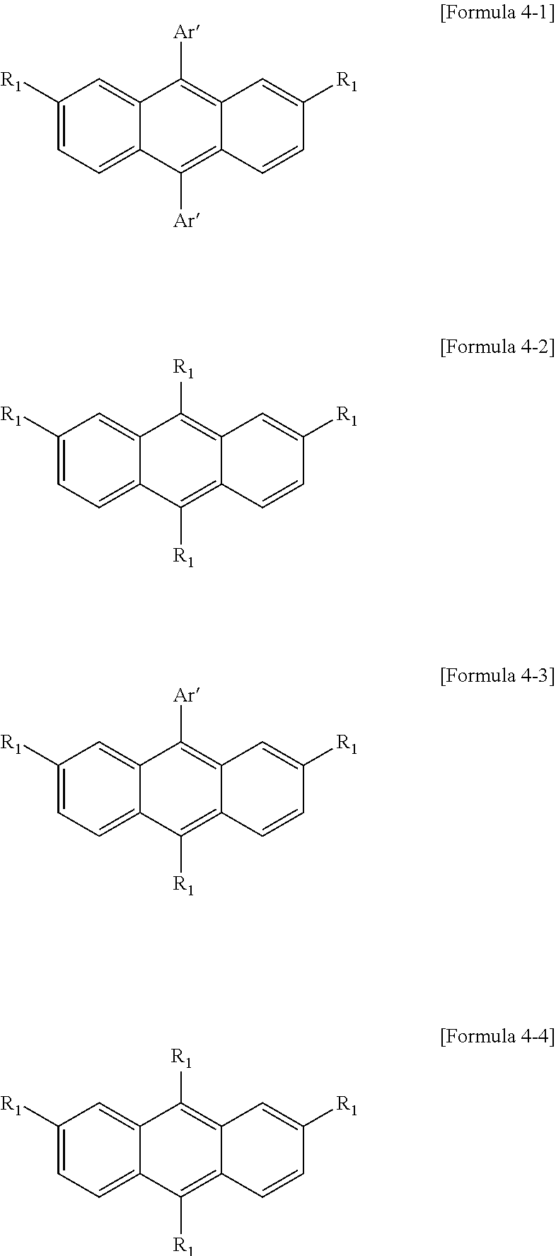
C1([R1])=CC=C2C(=C1)C([Ar])=C1C(=C2[Ar])C=CC([R1])=C1.C1([R1])=CC=C2C(=C1)C([R1])=C1C(=C2[R1])C=CC([R1])=C1.C1([R1])=CC=C2C(=C1)C([Ar])=C1C(=C2[R1])C=CC([R1])=C1.C1([R1])=CC=C2C(=C1)C([R1])=C1C(=C2[R1])C=CC([R1])=C1
